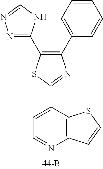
C1(C2=CC=CC=C2)=C(C2=NN=CN2)SC(C2=CC=NC3=C2SC=C3)=N1
